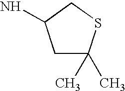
C1C(C)(C)SCC1N
